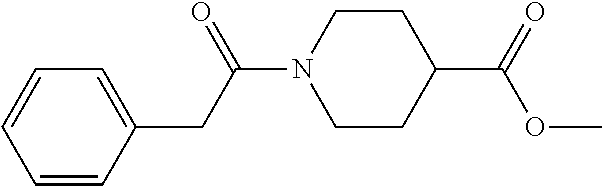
C(C(=O)N1CCC(C(OC)=O)CC1)C1=CC=CC=C1
